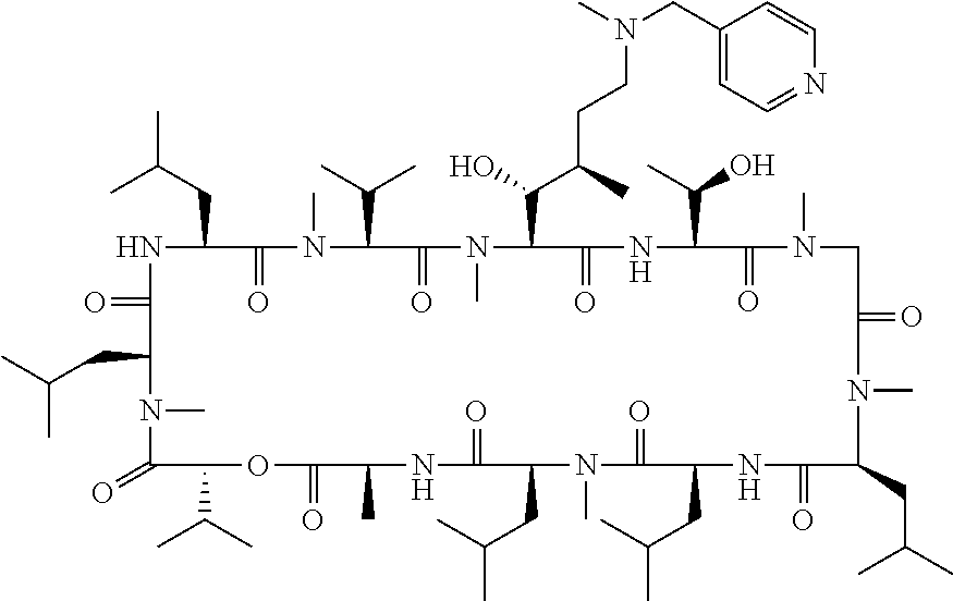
O=C1NC(CC(C)C)C(=O)N(C)C(C(C)C)C(=O)N(C)C(C(C(C)CCN(CC2=CC=NC=C2)C)O)C(=O)NC(C(O)C)C(=O)N(C)CC(=O)N(C)C(CC(C)C)C(=O)NC(CC(C)C)C(=O)N(C)C(CC(C)C)C(=O)NC(C)C(=O)OC(C(C)C)C(=O)N(C)C1CC(C)C
